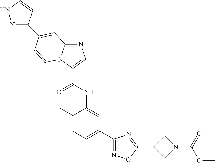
C1(C2=CC=C(C)C(NC(=O)C3=CN=C4N3C=CC(C3=NNC=C3)=C4)=C2)=NOC(C2CN(C(OC)=O)C2)=N1
